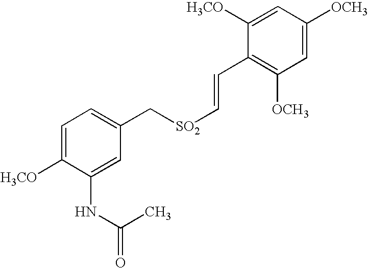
C1=C([H3CO])C(NC(=O)C)=CC(C[SO2]C=CC2=C([OCH3])C=C([OCH3])C=C2[H3CO])=C1
